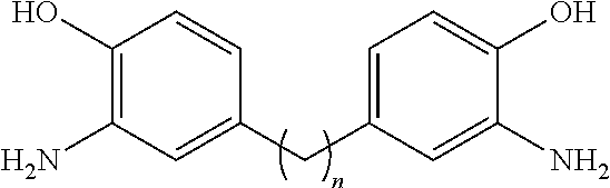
C1(O)=C(N)C=C(CC2=CC=C(O)C(N)=C2)C=C1
